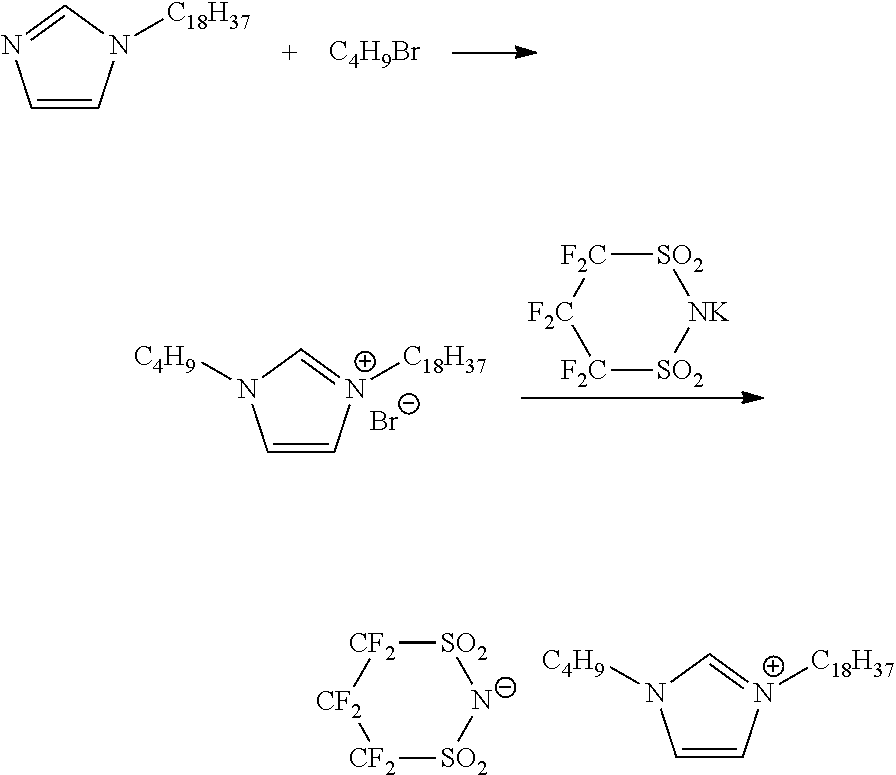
C1=CN([C18H37])C=N1.[C4H9Br].C1=C[N+]([C18H37])=CN1[C4H9].[Br-].[SO2]1[F2C][F2C][F2C][SO2][NK]1.C1=C[N+]([C18H37])=CN1[C4H9].[SO2]1[CF2][CF2][CF2][SO2][N-]1
